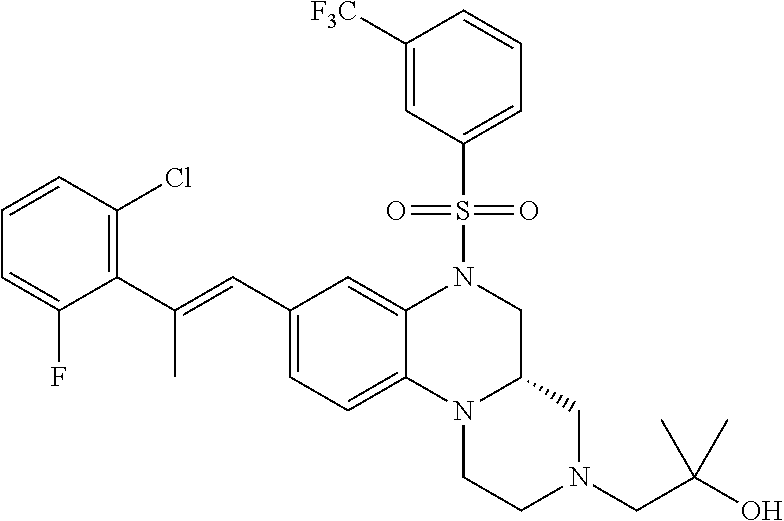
N12CCN(CC(O)(C)C)CC1CN(S(C1=CC=CC([F3C])=C1)(=O)=O)C1=CC(C=C(C3=C(Cl)C=CC=C3F)C)=CC=C21
